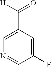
C1(C([H])=O)=CN=CC(F)=C1
